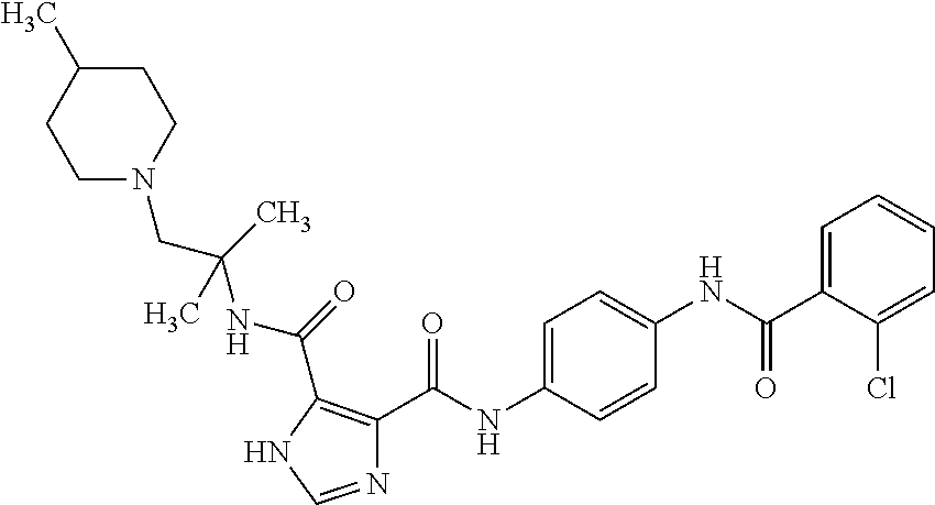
N1=CNC(C(NC(CN2CCC(C)CC2)(C)C)=O)=C1C(NC1=CC=C(NC(C2=CC=CC=C2Cl)=O)C=C1)=O
